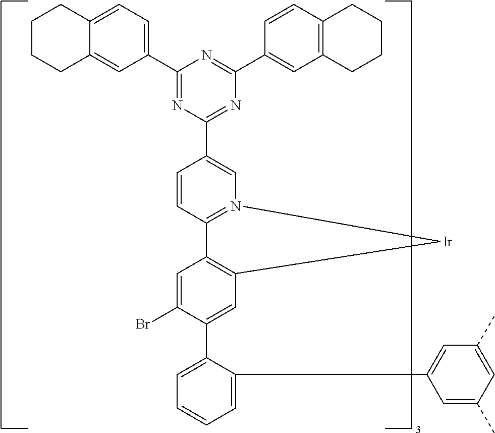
C1(C2=CC=C3C(=C2)CCCC3)=NC(C2=CN3=C(C=C2)C2=C(C=C(C4=CC=CC=C4C4=CC(C)=CC(C)=C4)C(Br)=C2)[Ir]3)=NC(C2=CC3=C(C=C2)CCCC3)=N1
